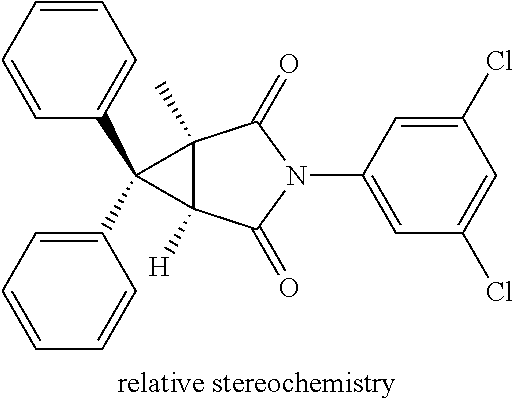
C1(Cl)=CC(N2C(=O)C3(C)C([H])(C2=O)C3(C2=CC=CC=C2)C2=CC=CC=C2)=CC(Cl)=C1
